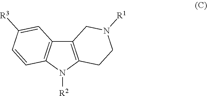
[R2]N1C2=C(C3=C1C=CC([R3])=C3)CN([R1])CC2
